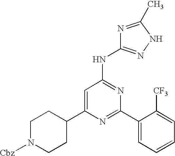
C1=C(C2CCN([Cbz])CC2)N=C(C2=CC=CC=C2[CF3])N=C1NC1=NNC(C)=N1
